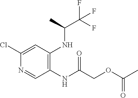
C1(NC(COC(C)=O)=O)=C(NC(C(F)(F)F)C)C=C(Cl)N=C1
